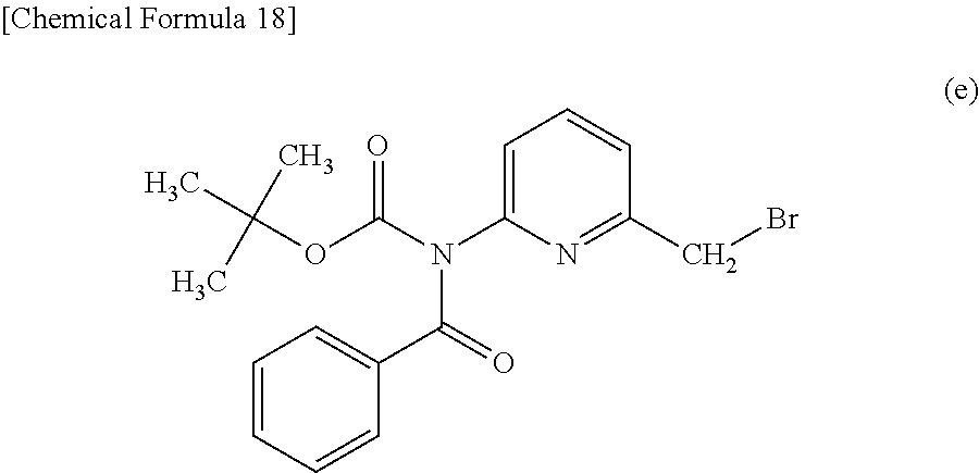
C1=CC=CC(C(=O)N(C(OC(C)(C)C)=O)C2=CC=CC(CBr)=N2)=C1
